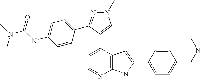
C1=CC2=C(N=C1)NC(C1=CC=C(CN(C)C)C=C1)=C2.C1(C2=NN(C)C=C2)=CC=C(NC(N(C)C)=O)C=C1
